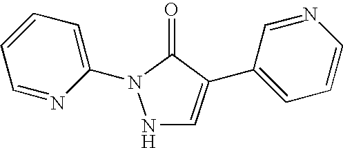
N1C=C(C2=CC=CN=C2)C(=O)N1C1=CC=CC=N1
